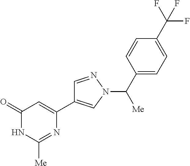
C1=NN(C(C2=CC=C(C(F)(F)F)C=C2)[Me])C=C1C1=CC(=O)NC([Me])=N1
